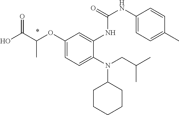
O(C1=CC=C(N(C2CCCCC2)CC(C)C)C(NC(NC2=CC=C(C)C=C2)=O)=C1)C(C(O)=O)C
